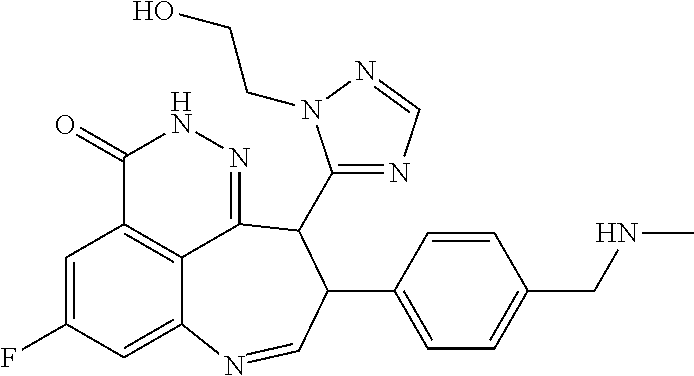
C1=C(F)C=C2C3=C1C(=O)NN=C3C(C1=NC=NN1CCO)C(C1=CC=C(CNC)C=C1)C=N2
